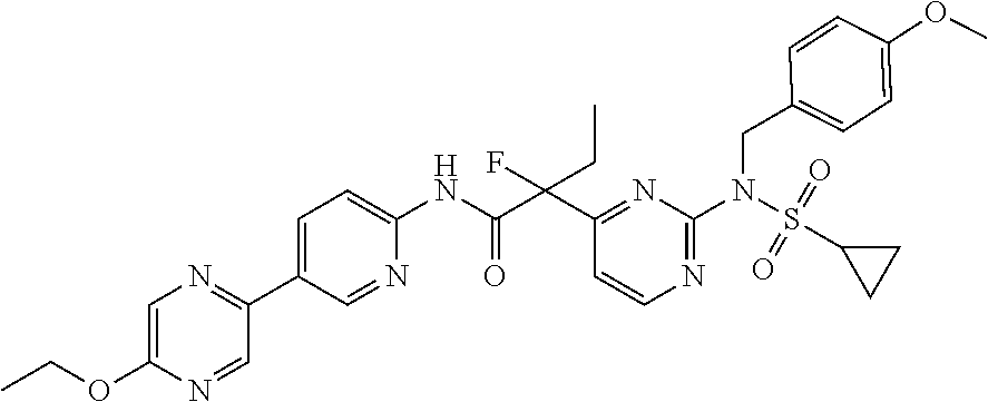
C(OC1=CN=C(C2=CC=C(NC(=O)C(C3=NC(N(S(C4CC4)(=O)=O)CC4=CC=C(OC)C=C4)=NC=C3)(CC)F)N=C2)C=N1)C
